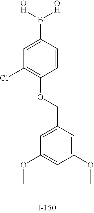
C1=C(B([OH])[OH])C=CC(OCC2=CC(OC)=CC(OC)=C2)=C1Cl
